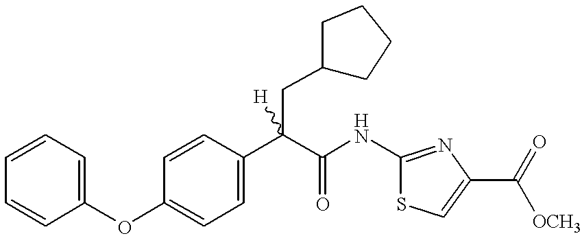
C1(OC2=CC=CC=C2)=CC=C(C(C(=O)NC2=NC(C([OCH3])=O)=CS2)(CC2CCCC2)[H])C=C1
